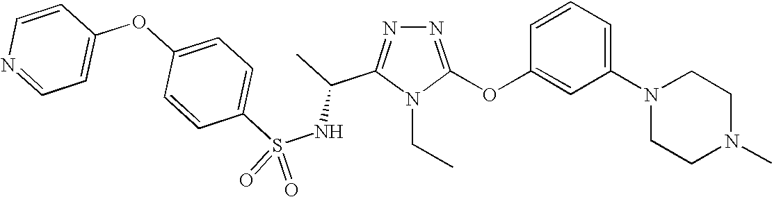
N1=C(OC2=CC(N3CCN(C)CC3)=CC=C2)N(CC)C(C(C)NS(C2=CC=C(OC3=CC=NC=C3)C=C2)(=O)=O)=N1
